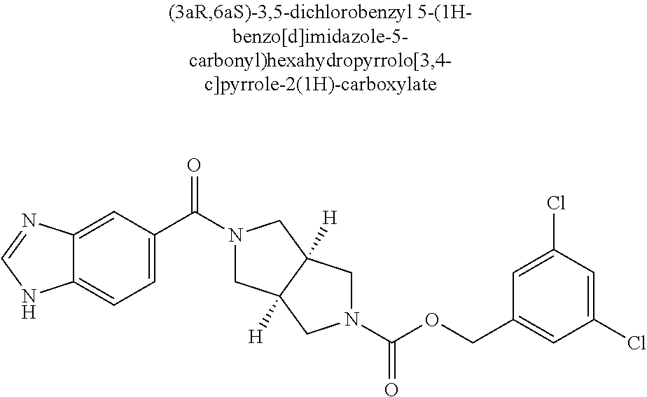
C1(C(=O)N2CC3([H])C([H])(C2)CN(C(=O)OCC2=CC(Cl)=CC(Cl)=C2)C3)=CC=C2C(=C1)N=CN2
